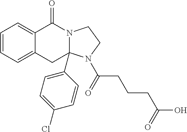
C1=CC=C2C(=C1)C(=O)N1CCN(C(CCCC(O)=O)=O)C1(C1=CC=C(Cl)C=C1)C2
